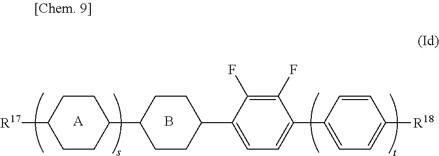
C1(F)=C(F)C(C2CCC(C3CCC([R17])CC3)CC2)=CC=C1C1=CC=C([R18])C=C1.[A].B
